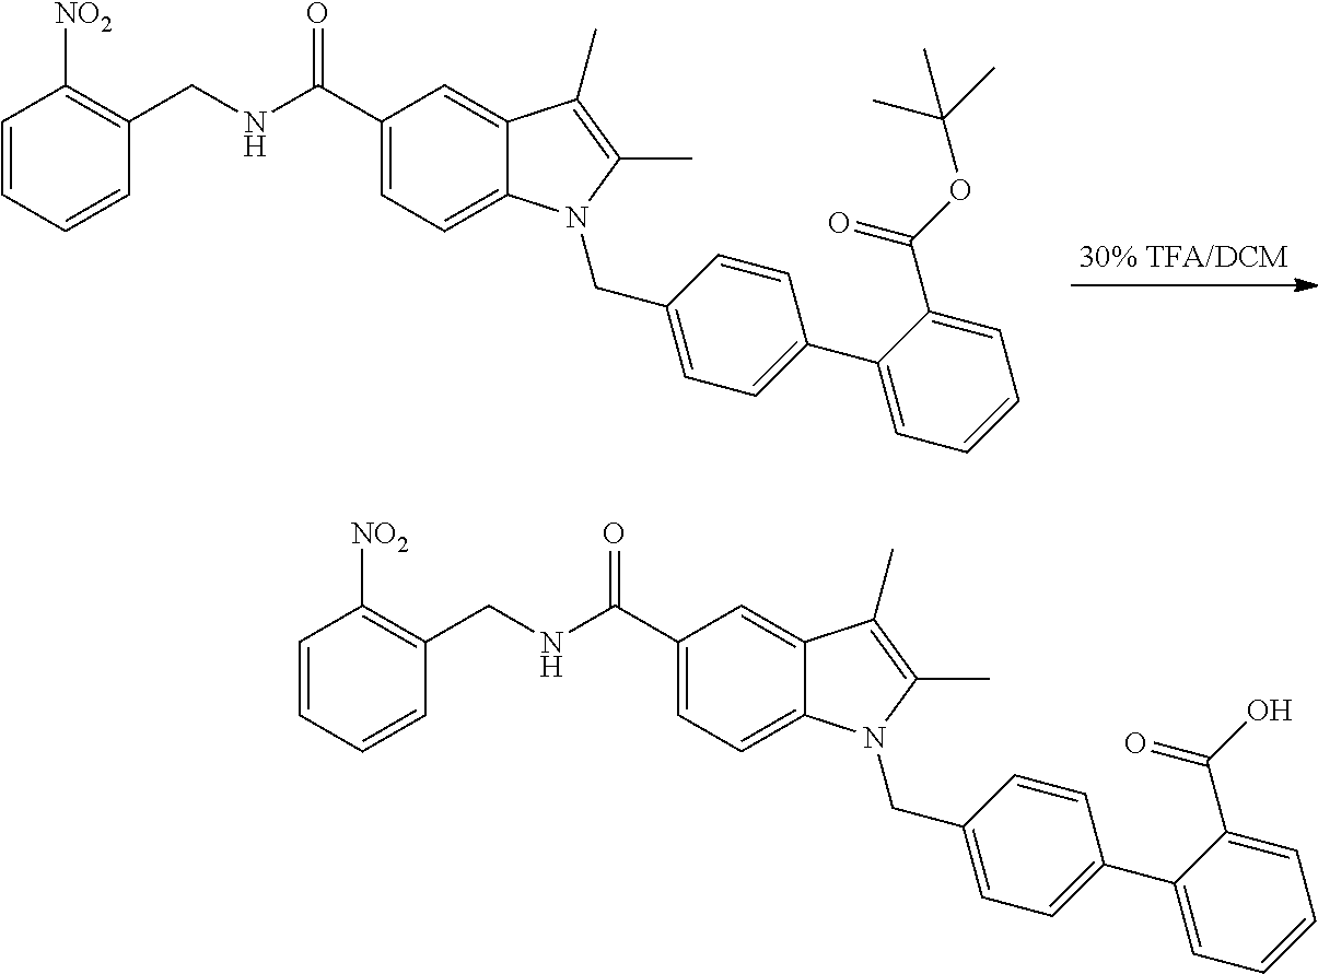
C(C1=CC=C2C(=C1)C(C)=C(C)N2CC1=CC=C(C2=CC=CC=C2C(OC(C)(C)C)=O)C=C1)(NCC1=C([NO2])C=CC=C1)=O.C(C1=CC=C2C(=C1)C(C)=C(C)N2CC1=CC=C(C2=CC=CC=C2C(O)=O)C=C1)(NCC1=C([NO2])C=CC=C1)=O
